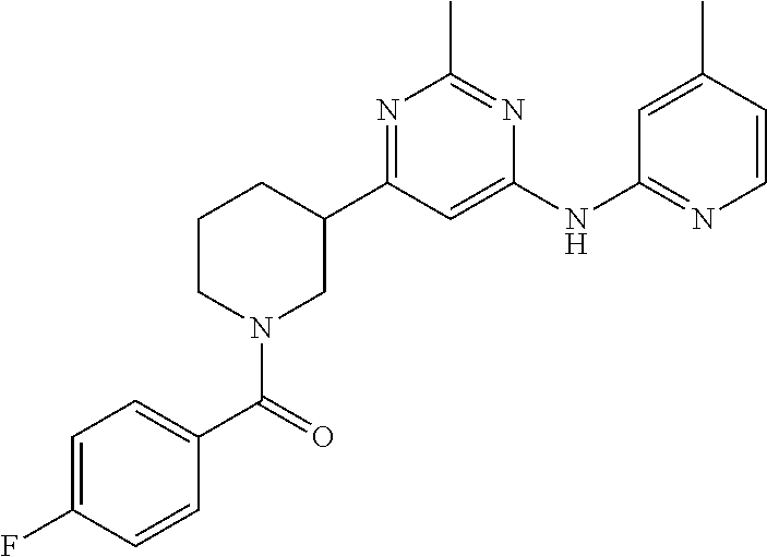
N1=C(NC2=CC(C3CN(C(C4=CC=C(F)C=C4)=O)CCC3)=NC(C)=N2)C=C(C)C=C1
